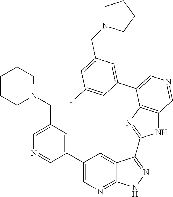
C1=C(CN2CCCCC2)C=C(C2=CN=C3C(=C2)C(C2=NC4=C(N2)C=NC=C4C2=CC(CN4CCCC4)=CC(F)=C2)=NN3)C=N1
